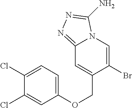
C12=NN=C(N)N1C=C(Br)C(COC1=CC=C(Cl)C(Cl)=C1)=C2
